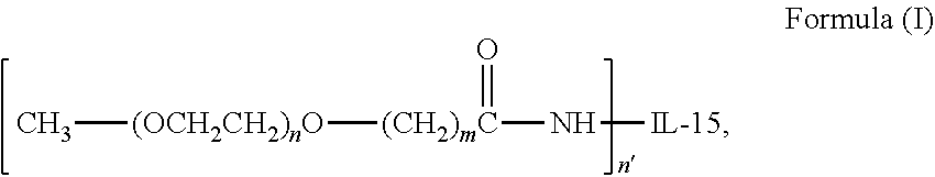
[(CH2)mC](N[IL-15])(=O)[(OCH2CH2)nO]C
